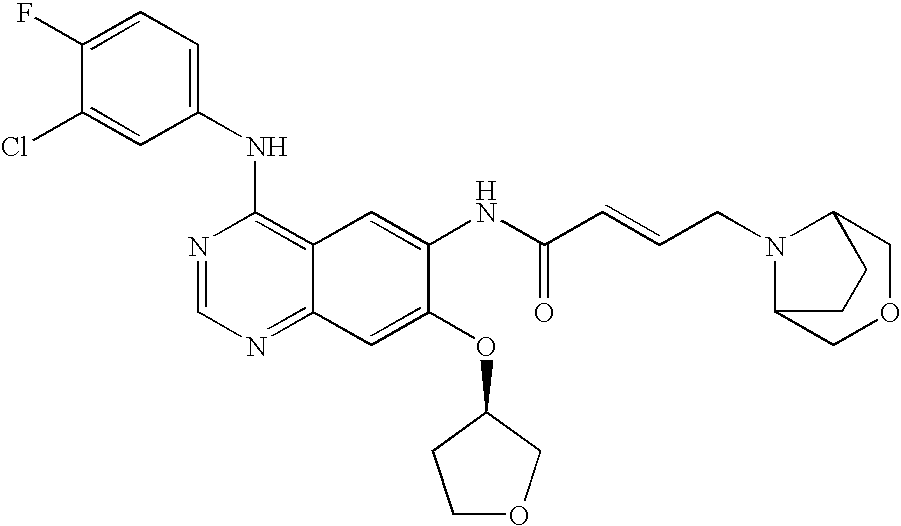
ClC1=CC(NC2=C3C(=NC=N2)C=C(OC2CCOC2)C(NC(C=CCN2C4COCC2CC4)=O)=C3)=CC=C1F
